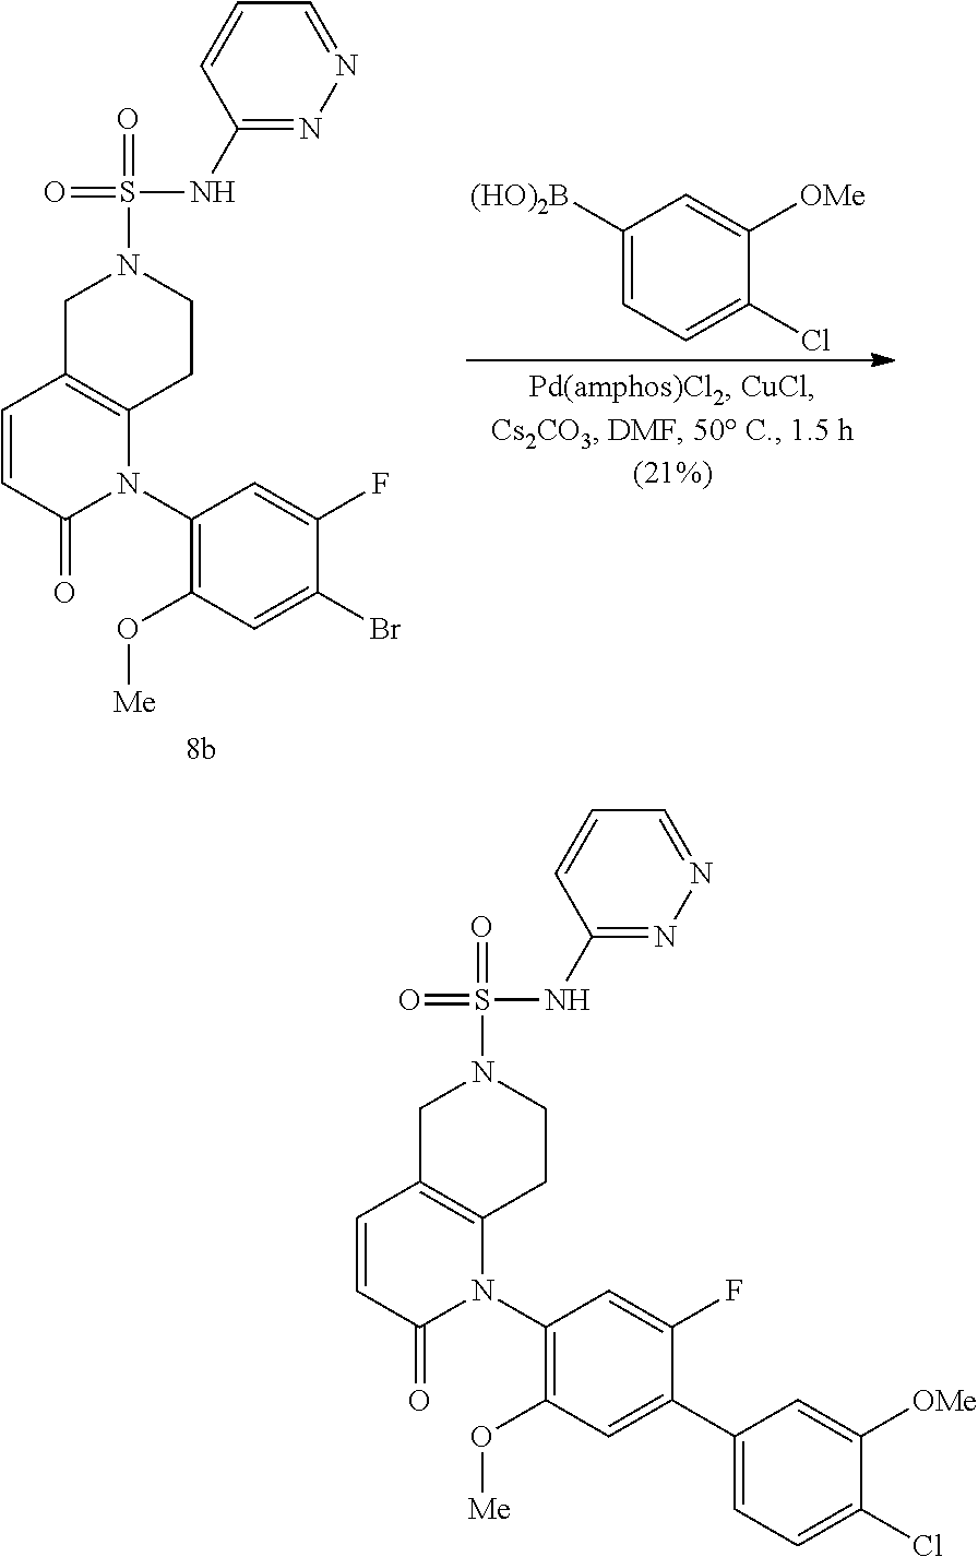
C1C2=C(CCN1S(=O)(NC1=NN=CC=C1)=O)N(C1=C(O[Me])C=C(Br)C(F)=C1)C(=O)C=C2.C1([(HO)2B])=CC=C(Cl)C([OMe])=C1.C1C2=C(CCN1S(=O)(NC1=NN=CC=C1)=O)N(C1=C(O[Me])C=C(C3=CC=C(Cl)C([OMe])=C3)C(F)=C1)C(=O)C=C2
